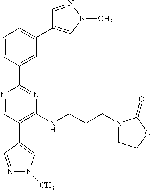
C1=CC(C2=NC(NCCCN3CCOC3=O)=C(C3=CN(C)N=C3)C=N2)=CC(C2=CN(C)N=C2)=C1
